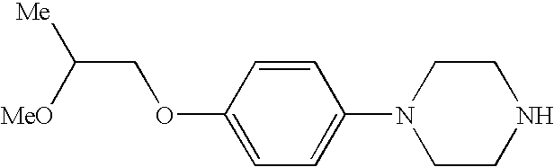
C1=CC(OCC([MeO])[Me])=CC=C1N1CCNCC1
